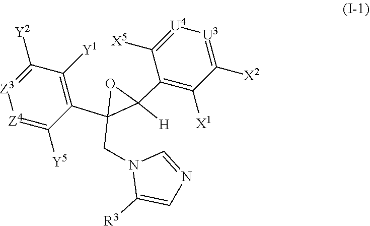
C1([Y2])=[Z3][Z4]=C([Y5])C(C2(CN3C([R3])=CN=C3)C(C3=C([X1])C([X2])=[U3][U4]=C3[X5])([H])O2)=C1[Y1]
